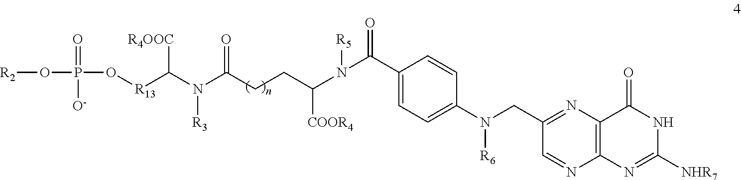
[R2]OP(=O)([O-])O[R13]C([R4OOC])N([R3])C(=O)CCC([COOR4])N([R5])C(=O)C1=CC=C(N(CC2=NC3=C(N=C2)N=C([NHR7])NC3=O)[R6])C=C1
